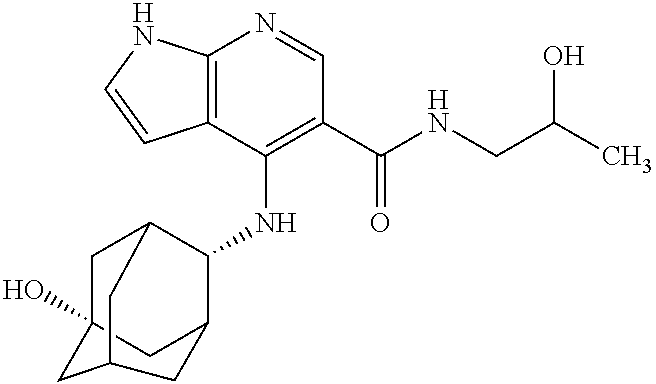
C12=C(C(NC3C4CC5(O)CC3CC(C5)C4)=C(C(NCC(C)O)=O)C=N1)C=CN2
